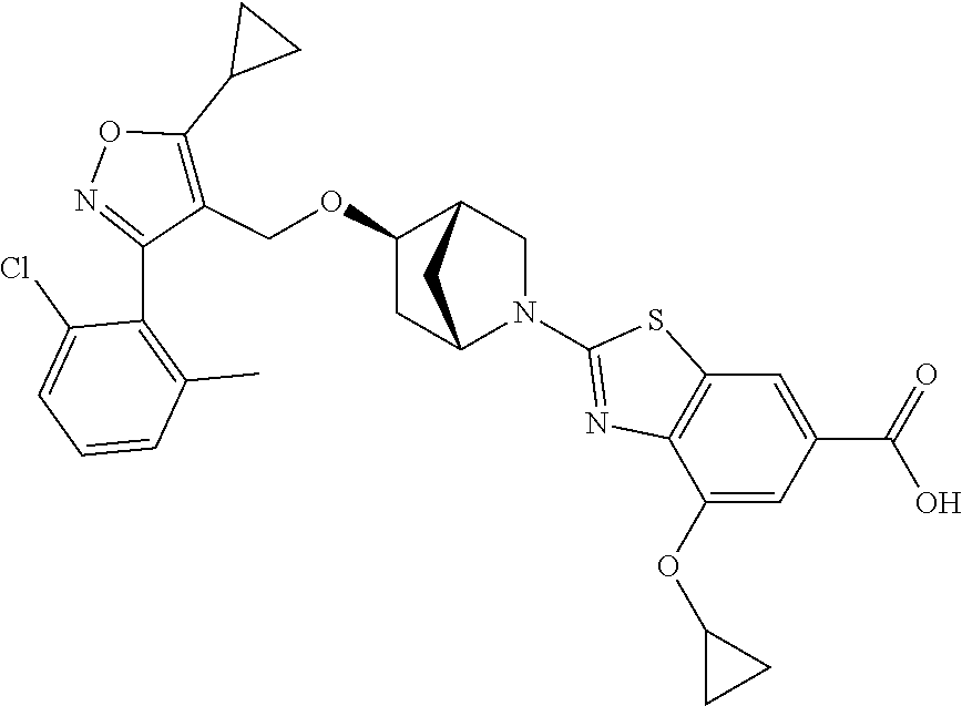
C1(OCC2=C(C3CC3)ON=C2C2=C(C)C=CC=C2Cl)CC2N(C3=NC4=C(S3)C=C(C(=O)O)C=C4OC3CC3)CC1C2
